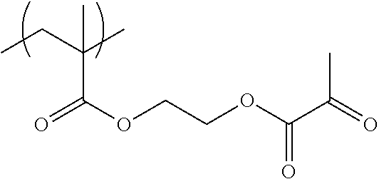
CCC(C)(C(OCCOC(C(=O)C)=O)=O)C
